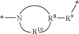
*N.[R10].[R8][R9]*
